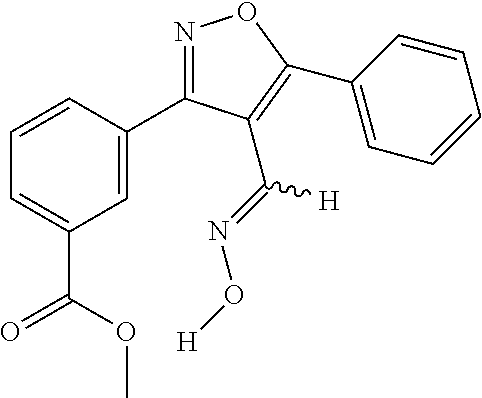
N1=C(C2=CC(C(OC)=O)=CC=C2)C(C(=NO[H])[H])=C(C2=CC=CC=C2)O1
